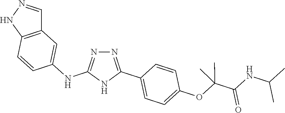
N1=C(NC2=CC3=C(C=C2)NN=C3)NC(C2=CC=C(OC(C(NC(C)C)=O)(C)C)C=C2)=N1
